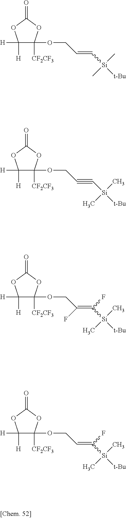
C1([H])([H])C(OCC(=C(F)[Si]([t-Bu])(C)C)F)([CF2CF3])OC(=O)O1.C1([H])([H])C(OCC=C(F)[Si]([t-Bu])(C)C)([CF2CF3])OC(=O)O1.C1([H])([H])C(OCC#C[Si]([t-Bu])(C)C)([CF2CF3])OC(=O)O1.C1([H])([H])C(OCC=C[Si]([t-Bu])(C)C)([CF2CF3])OC(=O)O1
